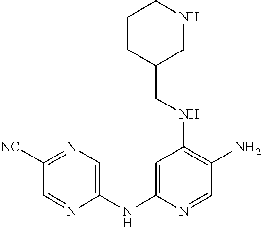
C1=C(NC2=CN=C([NC])C=N2)N=CC(N)=C1NCC1CNCCC1
